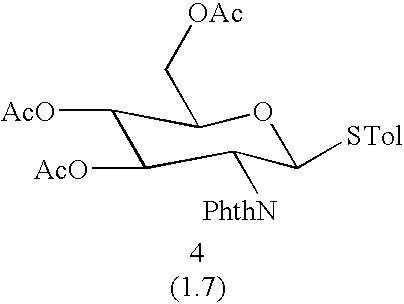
C1([AcO])C([AcO])C([PhthN])C([STol])OC1C[OAc]
